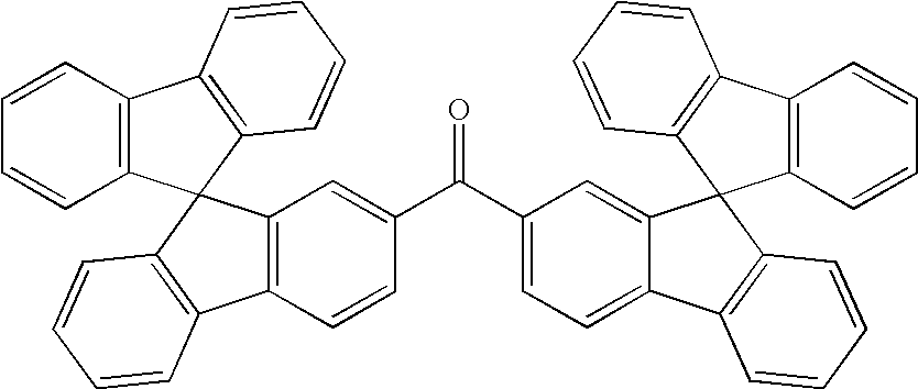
C12=C(C=CC=C1)C1(C3=C2C=CC=C3)C2=C(C3=C1C=CC=C3)C=CC(C(C1=CC=C3C(=C1)C1(C4=C3C=CC=C4)C3=C(C4=C1C=CC=C4)C=CC=C3)=O)=C2
